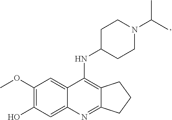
C12=C(NC3CCN(C(C)C)CC3)C3=CC(OC)=C(O)C=C3N=C1CCC2
